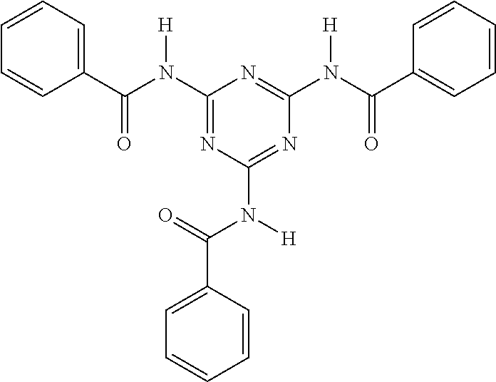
C1=CC=CC(C(N(C2=NC(N([H])C(=O)C3=CC=CC=C3)=NC(N(C(C3=CC=CC=C3)=O)[H])=N2)[H])=O)=C1
